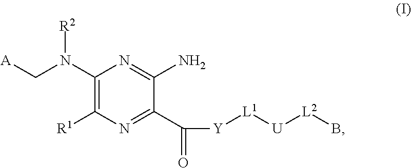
C1(N(C[A])[R2])=C([R1])N=C(C(=O)[Y][L1][U][L2]B)C(N)=N1
